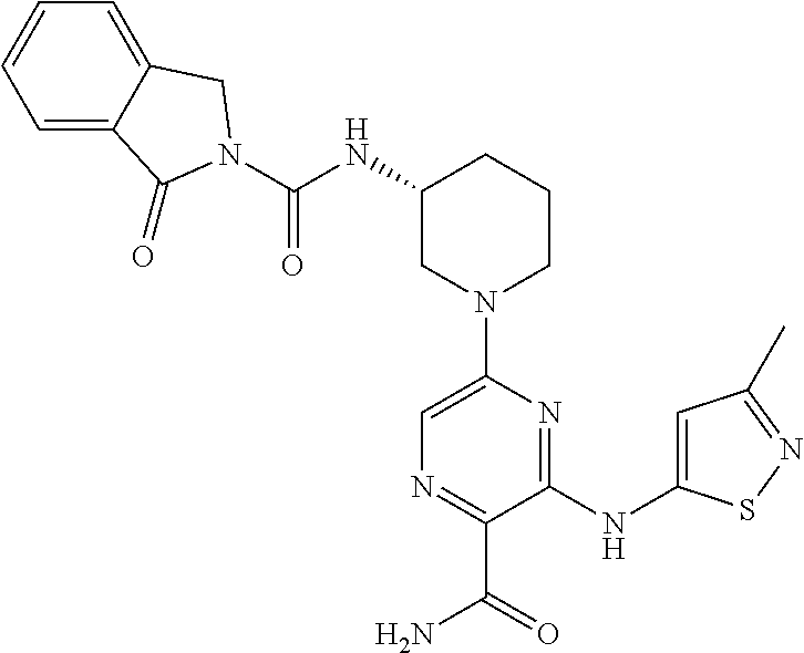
C1=C2C(=CC=C1)CN(C(=O)NC1CN(C3=CN=C(C(N)=O)C(NC4=CC(C)=NS4)=N3)CCC1)C2=O
